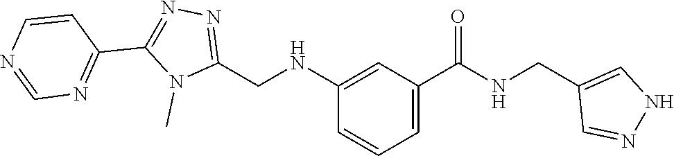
N1=C(CNC2=CC(C(=O)NCC3=CNN=C3)=CC=C2)N(C)C(C2=NC=NC=C2)=N1
